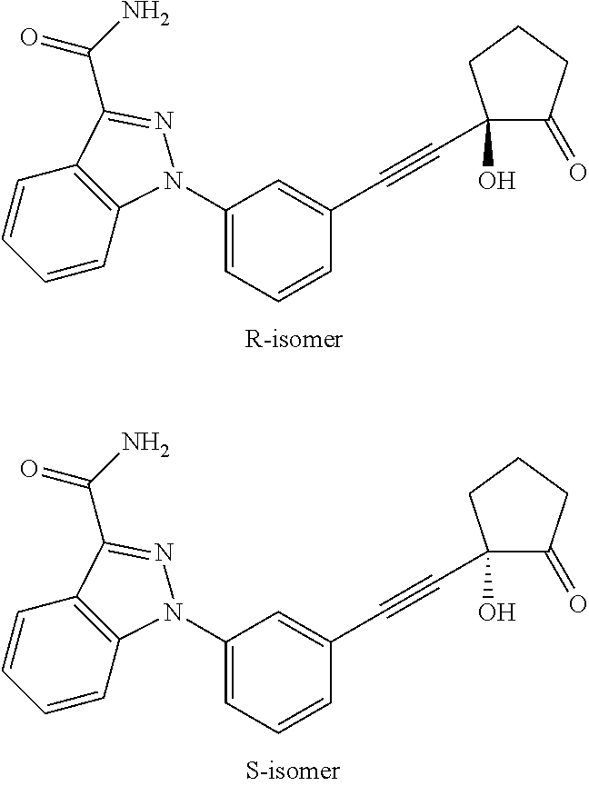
C1=CC2=C(C=C1)C(C(N)=O)=NN2C1=CC=CC(C#CC2(O)C(=O)CCC2)=C1.C1=CC2=C(C=C1)C(C(N)=O)=NN2C1=CC=CC(C#CC2(O)C(=O)CCC2)=C1
